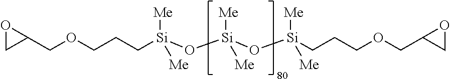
C(CCOCC1OC1)[Si](O[Si](O[Si](CCCOCC1CO1)([Me])[Me])([Me])[Me])([Me])[Me]
